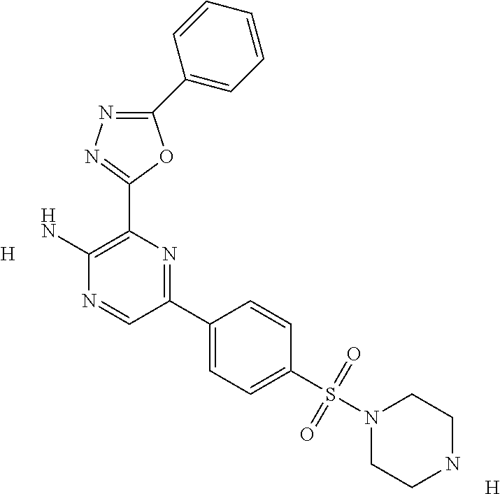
C1(C2=CC=CC=C2)=NN=C(C2=C(N)N=CC(C3=CC=C(S(N4CCNCC4)(=O)=O)C=C3)=N2)O1.[H].[H]
